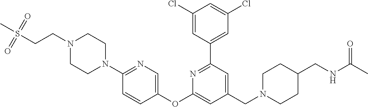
N1(CCS(=O)(=O)C)CCN(C2=NC=C(OC3=CC(CN4CCC(CNC(C)=O)CC4)=CC(C4=CC(Cl)=CC(Cl)=C4)=N3)C=C2)CC1
